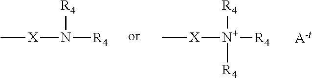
C[X]N([R4])[R4].C[X][N+]([R4])([R4])[R4]
